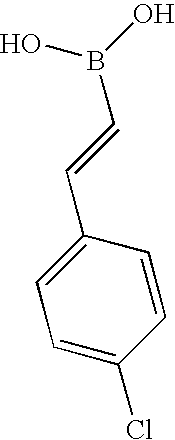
C1(C=CB(O)O)=CC=C(Cl)C=C1
